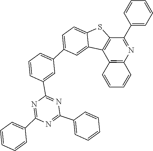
C1=CC=C(C2=NC(C3=CC=CC=C3)=NC(C3=CC(C4=CC=C5C(=C4)C4=C(C(C6=CC=CC=C6)=NC6=C4C=CC=C6)S5)=CC=C3)=N2)C=C1
